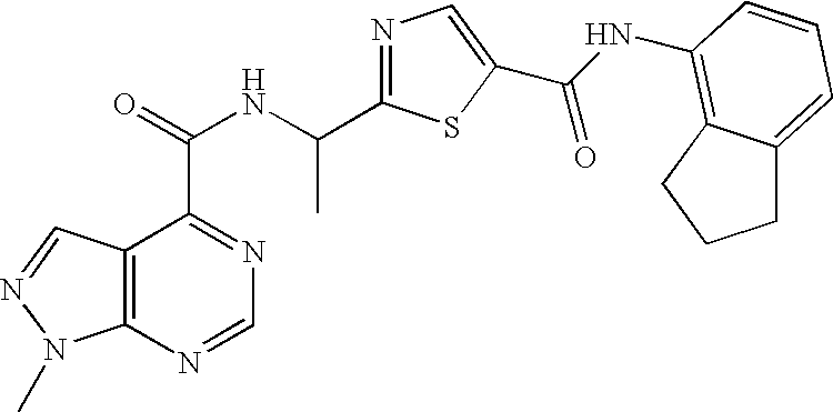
C12=C(N=CN=C1C(=O)NC(C1=NC=C(C(NC3=C4C(=CC=C3)CCC4)=O)S1)C)N(C)N=C2
